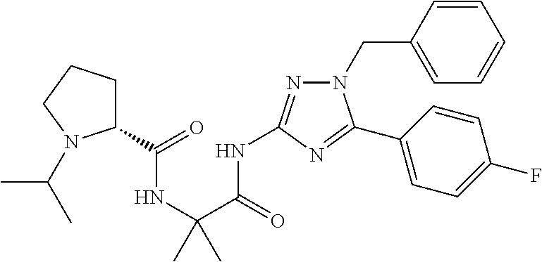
N(C(=O)C(NC(=O)C1CCCN1C(C)C)(C)C)C1=NN(CC2=CC=CC=C2)C(C2=CC=C(F)C=C2)=N1
